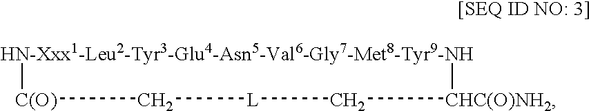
[HN-Xxx1-Leu2-Tyr3-Glu4-Asn5-Val6-Gly7-Met8-Tyr9-NH]1[C(O)]C[L]C[CHC(O)NH2]1
